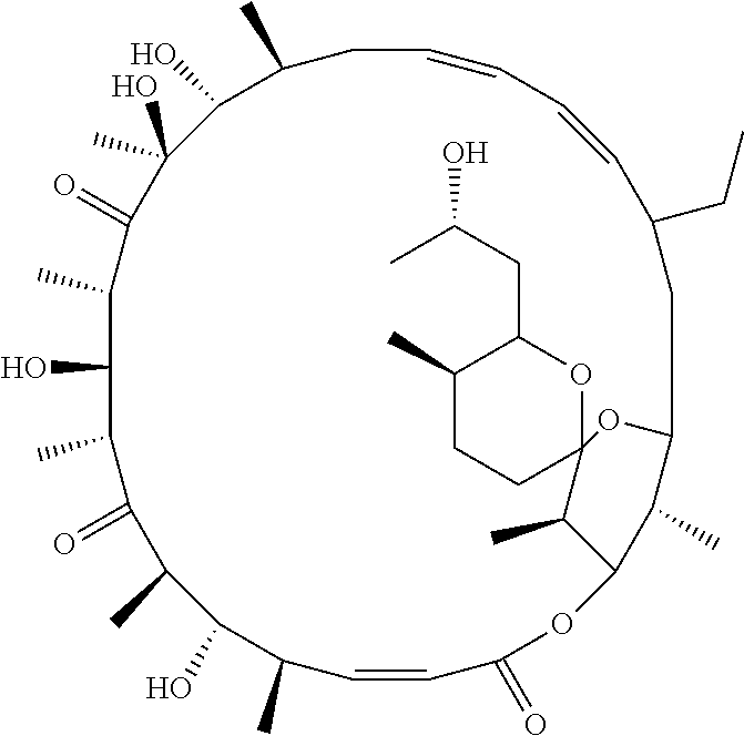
C1C(C)C(O)C(O)(C)C(=O)C(C)C(O)C(C)C(=O)C(C)C(O)C(C)C=CC(=O)OC2C(C)C(CCC(CC)C=CC=C1)OC1(CCC(C)C(CC(O)C)O1)C2C
